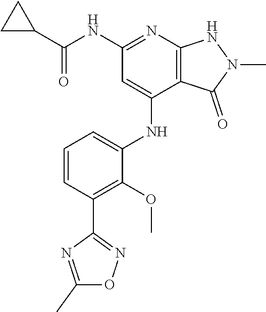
C(NC1=NC2=C(C(NC3=CC=CC(C4=NOC(C)=N4)=C3OC)=C1)C(=O)N(C)N2)(=O)C1CC1
